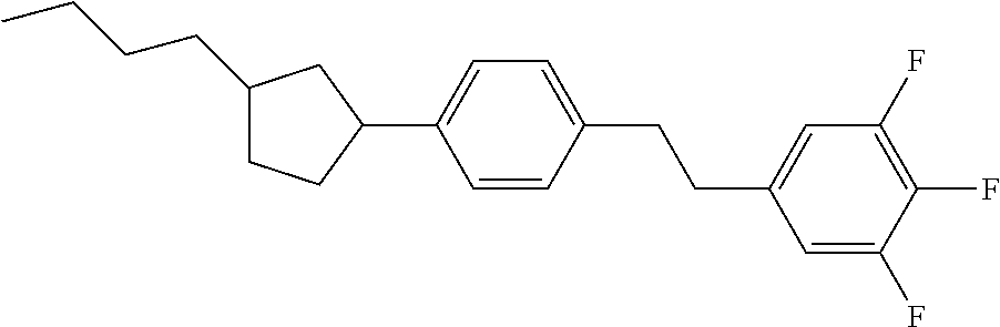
C1(CCCC)CCC(C2=CC=C(CCC3=CC(F)=C(F)C(F)=C3)C=C2)C1
